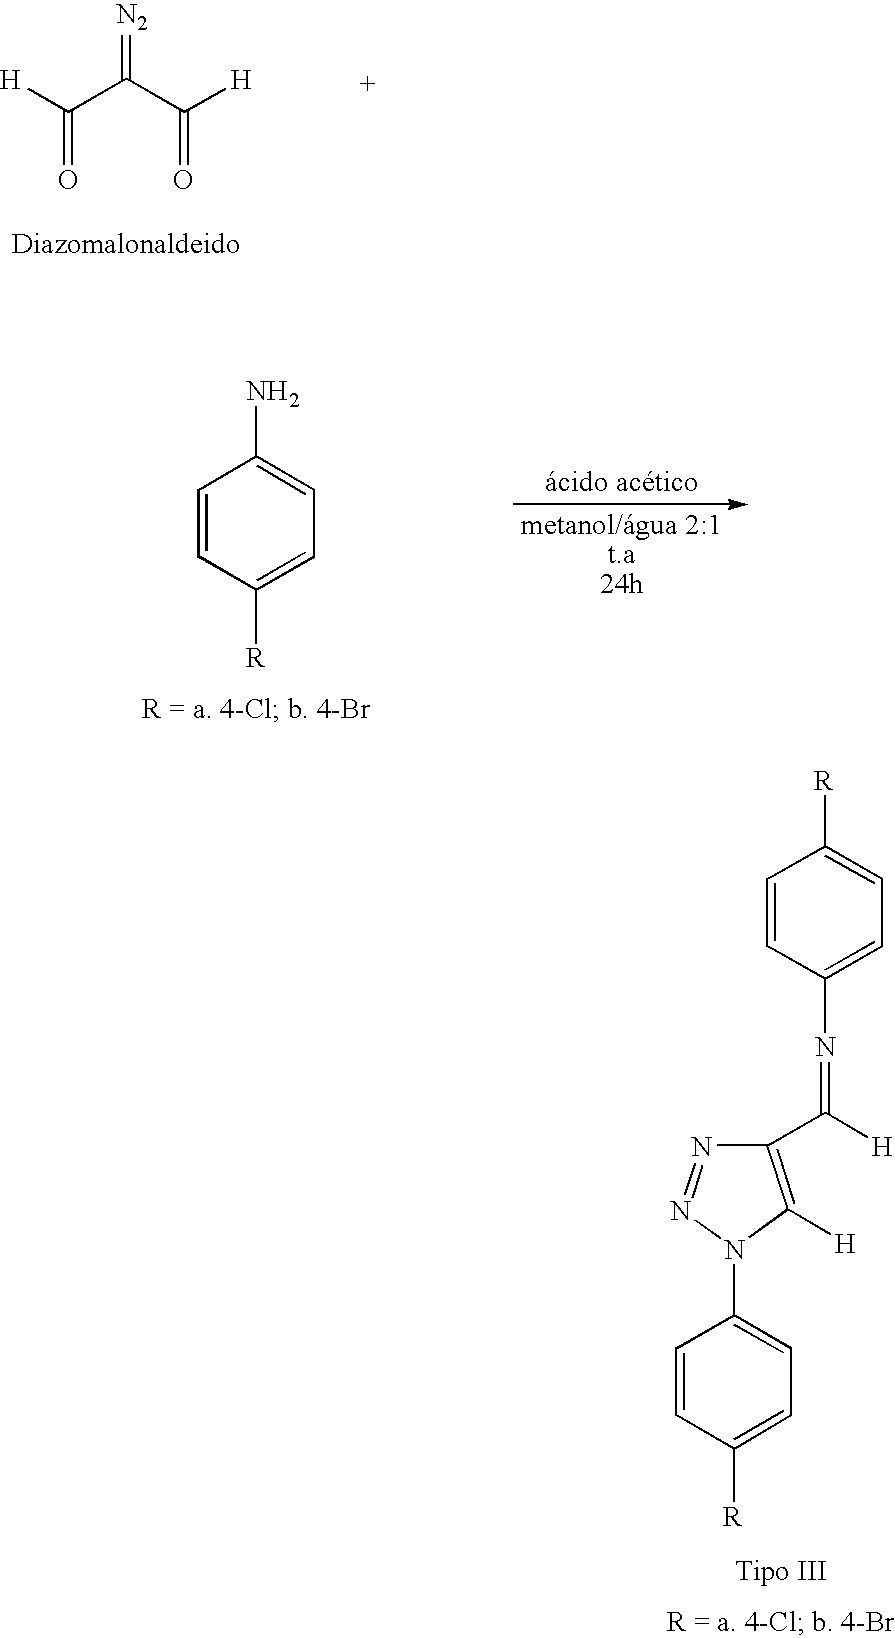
[H]C(C(C([H])=O)=[N2])=O.C1=CC([R])=CC=C1N.C1=CC([R])=CC=C1N1C([H])=C(C([H])=NC2=CC=C([R])C=C2)N=N1
